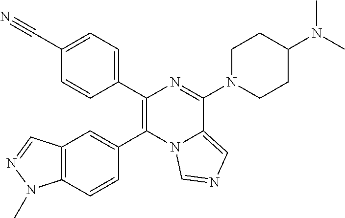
C1(C2=CC=C(C#N)C=C2)=C(C2=CC3=C(C=C2)N(C)N=C3)N2C(=CN=C2)C(N2CCC(N(C)C)CC2)=N1
